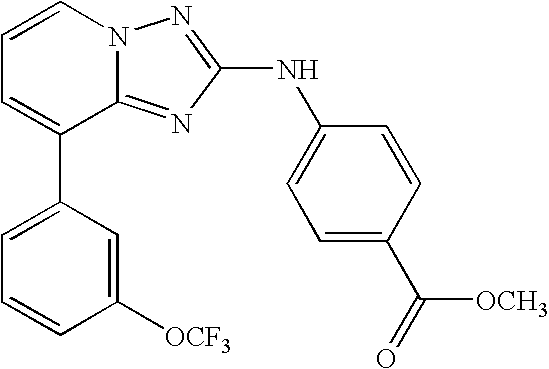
C1=C(C2=CC=CN3C2=NC(NC2=CC=C(C(=O)[OCH3])C=C2)=N3)C=C([OCF3])C=C1
